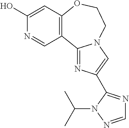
C1(O)=CC2=C(C=N1)C1=NC(C3=NC=NN3C(C)C)=CN1CCO2
